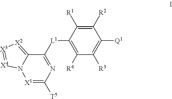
C1([R2])=C([R1])C([L1]C2=NC([T5])=[X1]N3C2=[X2][X3]=[X4]3)=C([R4])C([R3])=C1[Q1]
